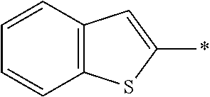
C12=C(SC(*)=C1)C=CC=C2
